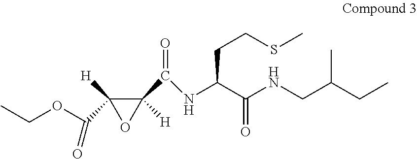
C1(C(=O)NC(C(NCC(CC)C)=O)CCSC)([H])C([H])(C(OCC)=O)O1
